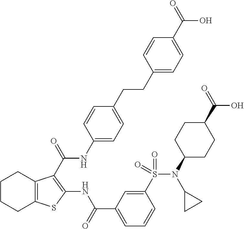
C1CCC2=C(C1)C(C(=O)NC1=CC=C(CCC3=CC=C(C(=O)O)C=C3)C=C1)=C(NC(C1=CC=CC(S(N(C3CCC(C(=O)O)CC3)C3CC3)(=O)=O)=C1)=O)S2
